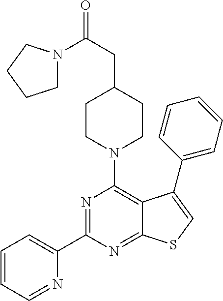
C1=CC=NC(C2=NC(N3CCC(CC(N4CCCC4)=O)CC3)=C3C(=N2)SC=C3C2=CC=CC=C2)=C1
